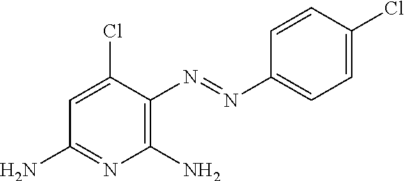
C1=C(Cl)C(N=NC2=CC=C(Cl)C=C2)=C(N)N=C1N
